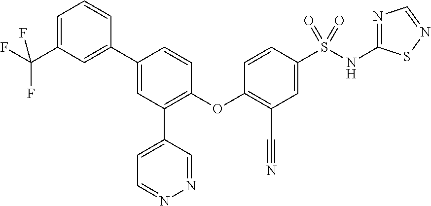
C1=C(C(F)(F)F)C=C(C2=CC(C3=CC=NN=C3)=C(OC3=C(C#N)C=C(S(NC4=NC=NS4)(=O)=O)C=C3)C=C2)C=C1
